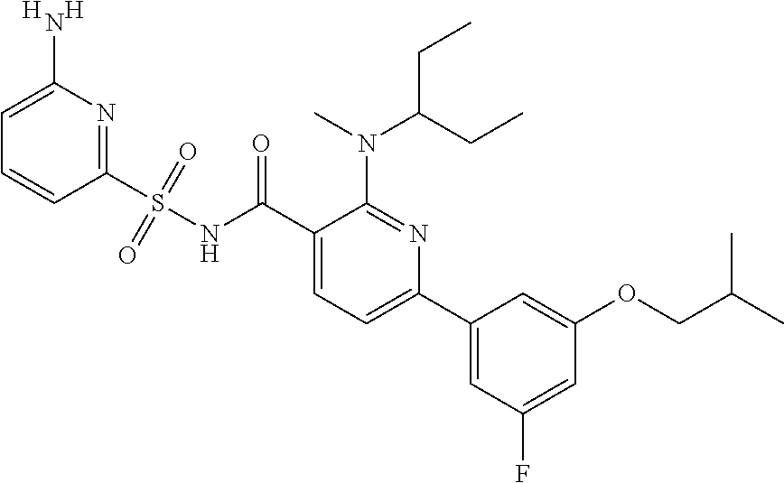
N1=C(S(NC(C2=CC=C(C3=CC(F)=CC(OCC(C)C)=C3)N=C2N(C(CC)CC)C)=O)(=O)=O)C=CC=C1N.[H].[H]
